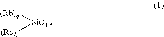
[SiO1.5]([(Rb)q])[(Rc)r]
